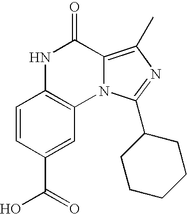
C1=CC(C(=O)O)=CC2=C1NC(=O)C1=C(C)N=C(C3CCCCC3)N21
